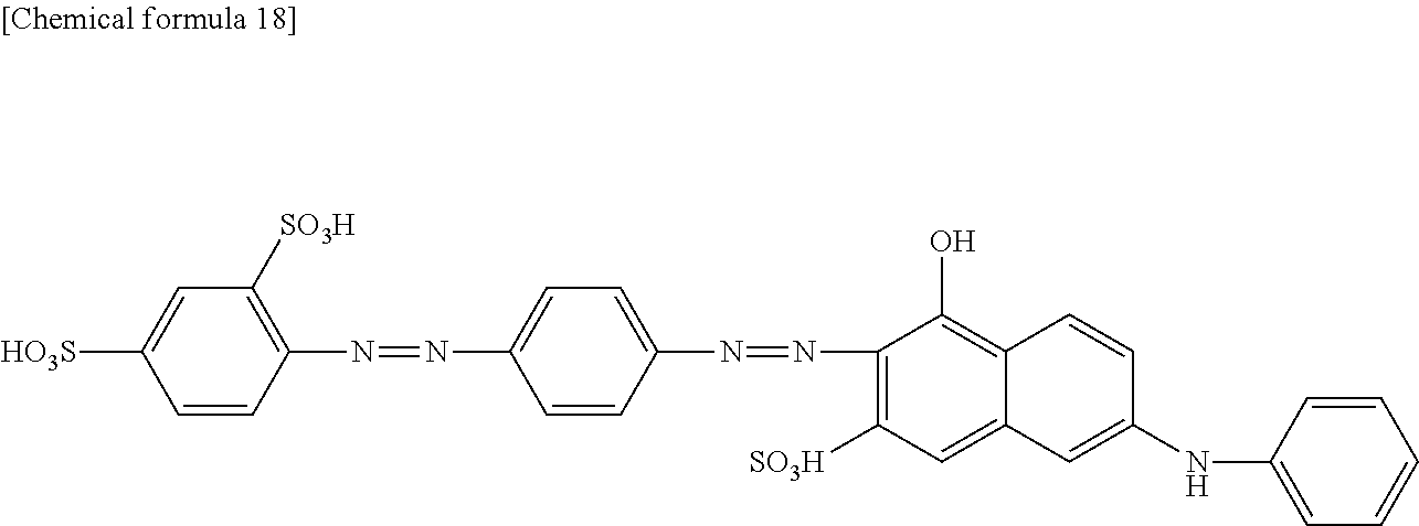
[HO3S]C1=CC([SO3H])=C(N=NC2=CC=C(N=NC3=C([SO3H])C=C4C(=C3O)C=CC(NC3=CC=CC=C3)=C4)C=C2)C=C1
